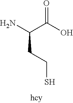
NC(C(O)=O)CCS
